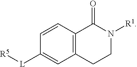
C12=C(C=CC([L][R5])=C1)C(=O)N([R1])CC2
